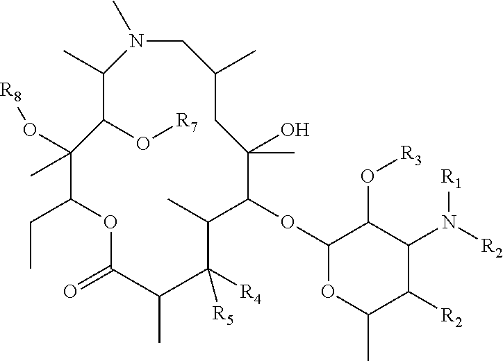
C1(OC2C(C)C([R4])([R5])C(C)C(=O)OC(CC)C(O[R8])(C)C(O[R7])C(C)N(C)CC(C)CC2(O)C)OC(C)C([R2])C(N([R1])[R2])C1O[R3]
